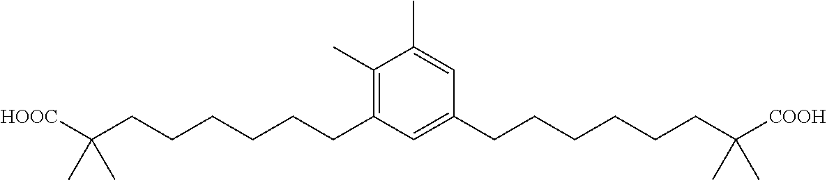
C1(C)=C(CCCCCCC([HOOC])(C)C)C=C(CCCCCCC([COOH])(C)C)C=C1C
